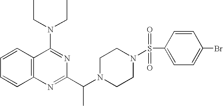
C1=CC2=C(C=C1)N=C(C(N1CCN(S(C3=CC=C(Br)C=C3)(=O)=O)CC1)C)N=C2N(CC)CC
